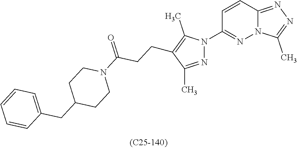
C12=NN=C(C)N1N=C(N1N=C(C)C(CCC(N3CCC(CC4=CC=CC=C4)CC3)=O)=C1C)C=C2
